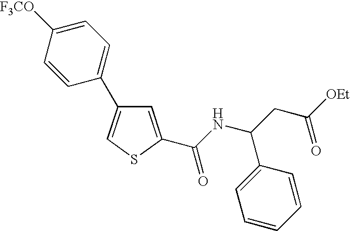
C1=C(C(NC(CC(=O)[OEt])C2=CC=CC=C2)=O)SC=C1C1=CC=C([F3CO])C=C1
